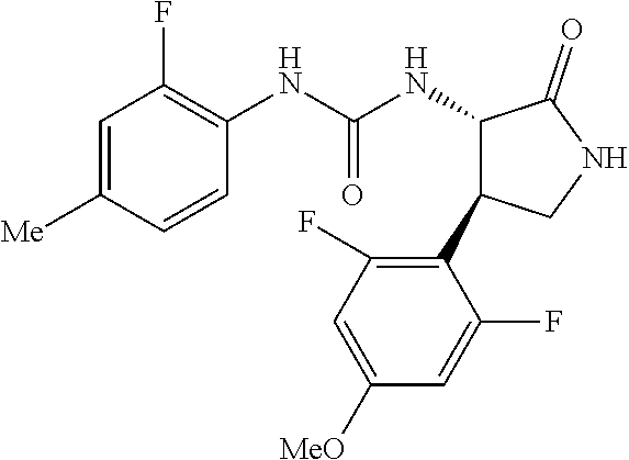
C1=C([Me])C=CC(NC(NC2C(C3=C(F)C=C([MeO])C=C3F)CNC2=O)=O)=C1F
